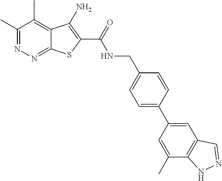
C1(C)=NN=C2C(=C1C)C(N)=C(C(=O)NCC1=CC=C(C3=CC4=C(NN=C4)C(C)=C3)C=C1)S2
